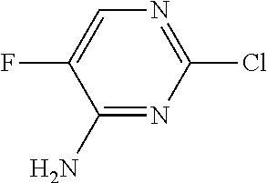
C1(N)=NC(Cl)=NC=C1F
